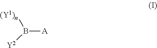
B([A])([Y2])[(Y1)n]
